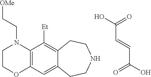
C(C=CC(=O)O)(=O)O.C1COC2=C(N1CC[OMe])C([Et])=C1C(=C2)CCNCC1
